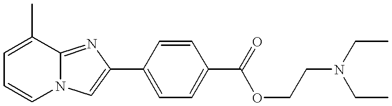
C1=C(C)C2=NC(C3=CC=C(C(=O)OCCN(CC)CC)C=C3)=CN2C=C1
